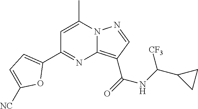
C1=C(C)N2C(=C(C(=O)NC(C3CC3)[CF3])C=N2)N=C1C1=CC=C([NC])O1
